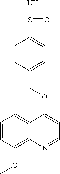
C1=CC(OC)=C2C(=C1)C(OCC1=CC=C(S(=N)(C)=O)C=C1)=CC=N2
